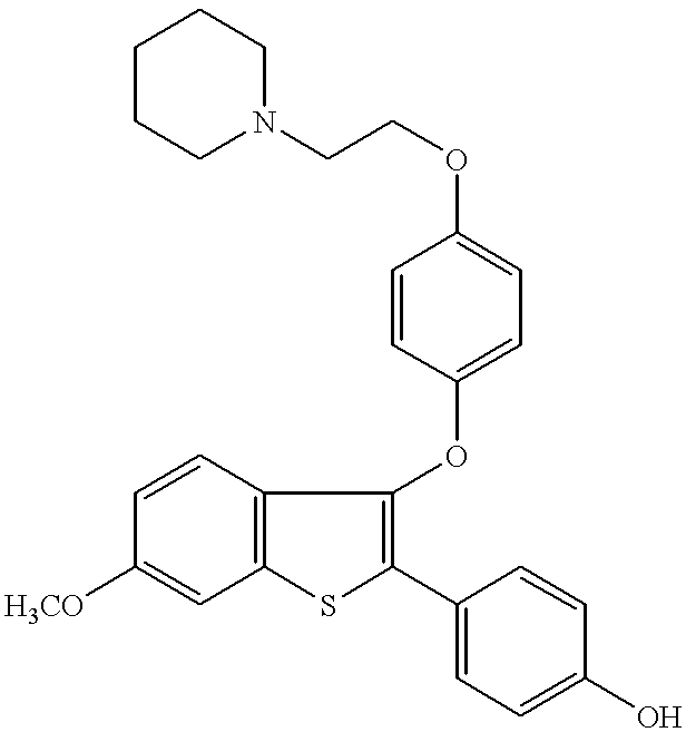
C1=CC2=C(C=C1[H3CO])SC(C1=CC=C(O)C=C1)=C2OC1=CC=C(OCCN2CCCCC2)C=C1
